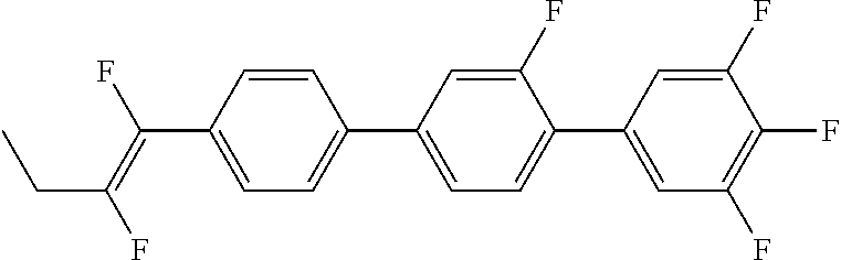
C1=CC(C(=C(F)CC)F)=CC=C1C1=CC=C(C2=CC(F)=C(F)C(F)=C2)C(F)=C1
